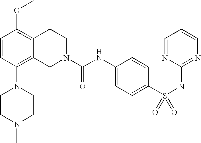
C1=CC(N2CCN(C)CC2)=C2C(=C1OC)CCN(C(NC1=CC=C(S(NC3=NC=CC=N3)(=O)=O)C=C1)=O)C2
